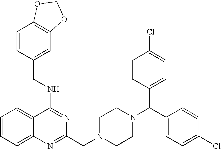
C1(NCC2=CC3=C(C=C2)OCO3)=NC(CN2CCN(C(C3=CC=C(Cl)C=C3)C3=CC=C(Cl)C=C3)CC2)=NC2=CC=CC=C12
